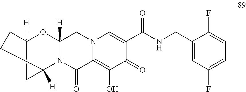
C12([H])OC3([H])N(C(=O)C4=C(O)C(=O)C(C(NCC5=CC(F)=CC=C5F)=O)=CN4C3)C([H])(C1)CC2
